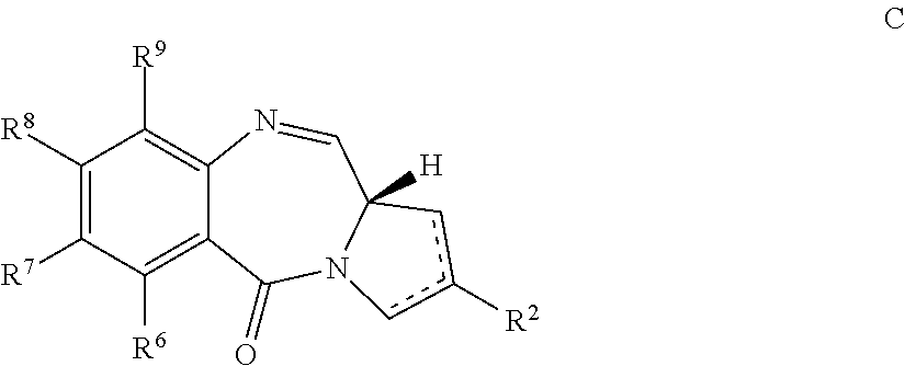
C1([R8])=C([R7])C([R6])=C2C(=C1[R9])N=CC1([H])N(C2=O)cc([R2])c1
